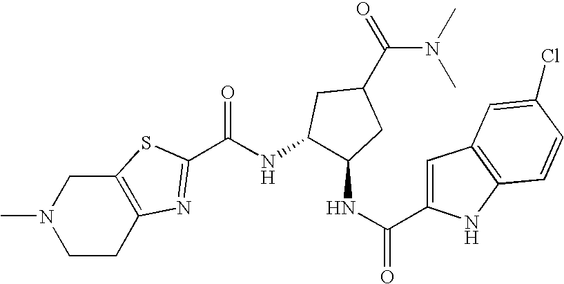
N1(C)CCC2=C(C1)SC(C(NC1C(NC(=O)C3=CC4=C(N3)C=CC(Cl)=C4)CC(C(N(C)C)=O)C1)=O)=N2
